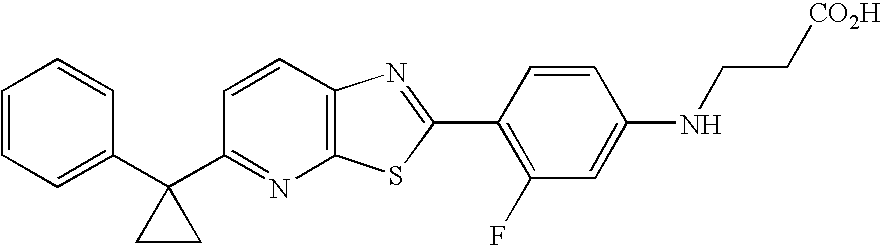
C1=CC=C(C2(C3=NC4=C(C=C3)N=C(C3=C(F)C=C(NCC[CO2H])C=C3)S4)CC2)C=C1
